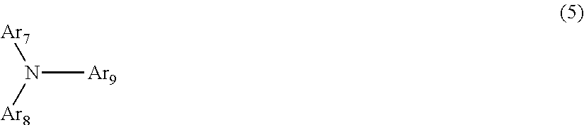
[Ar9]N([Ar7])[Ar8]
